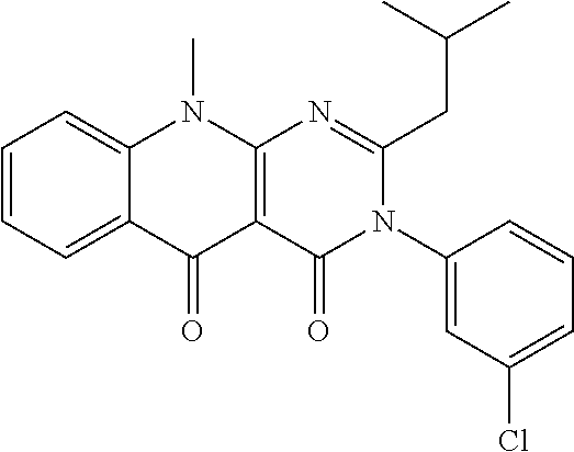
C1=CC=C2C(=C1)N(C)C1=C(C2=O)C(=O)N(C2=CC(Cl)=CC=C2)C(CC(C)C)=N1
